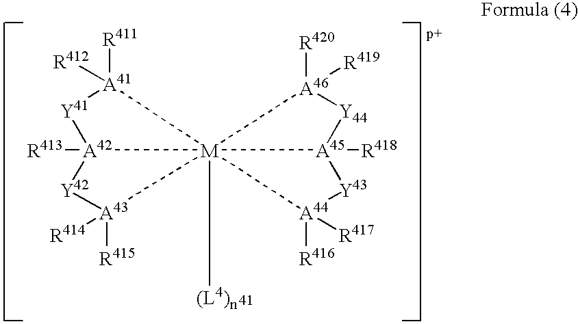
[R411][A41]1([R412])[Y41][A42]2([R413])[Y42][A43]([R415])([R414])[M]1234([(L4)n])[A45]([R418])([Y44][A46]3([R420])[R419])[Y43][A44]4([R416])[R417]
